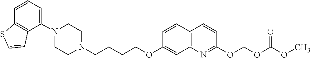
C1N(C2=CC=CC3=C2C=CS3)CCN(CCCCOC2=CC3=C(C=C2)C=CC(OCOC(=O)OC)=N3)C1
